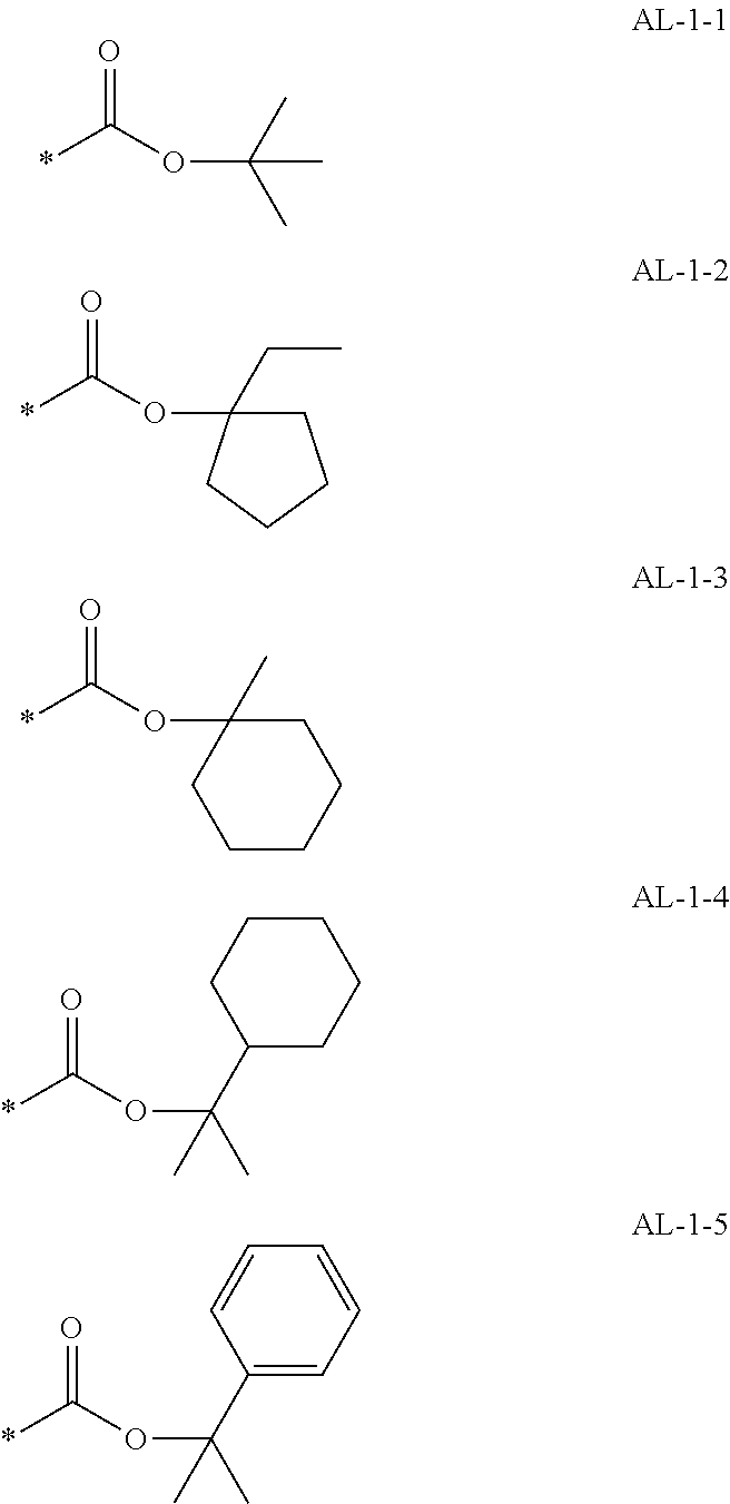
*C(OC(C)(C)C)=O.*C(OC1(CC)CCCC1)=O.*C(OC1(C)CCCCC1)=O.*C(OC(C)(C1CCCCC1)C)=O.*C(OC(C)(C1=CC=CC=C1)C)=O
